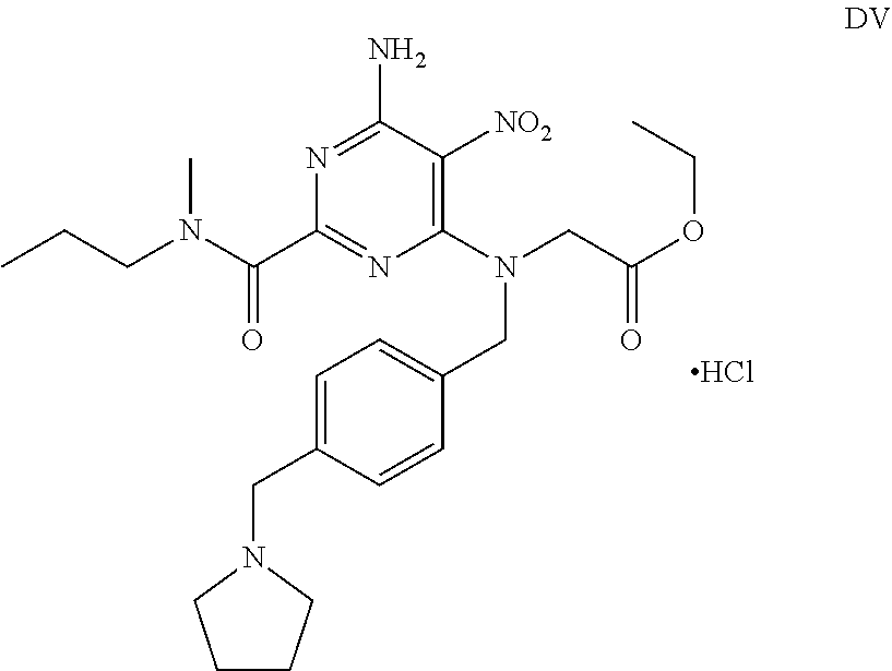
C(C1=NC(N(CC(OCC)=O)CC2=CC=C(CN3CCCC3)C=C2)=C([NO2])C(N)=N1)(N(CCC)C)=O.Cl
